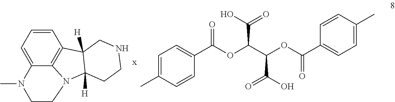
C1=CC=C2C3=C1C1([H])C([H])(N3CCN2C)CCNC1.O=C(OC(C(O)=O)C(C(=O)O)OC(=O)C1=CC=C(C)C=C1)C1=CC=C(C)C=C1
